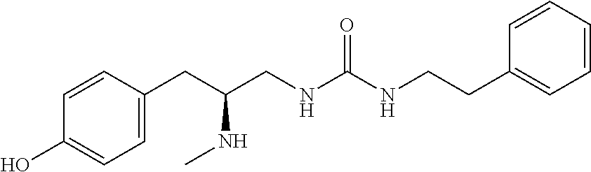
C1(CC(CNC(NCCC2=CC=CC=C2)=O)NC)=CC=C(O)C=C1
